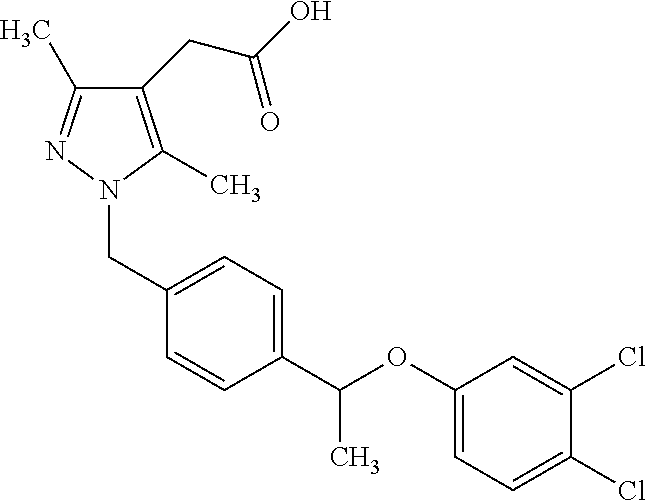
C1(CC(O)=O)=C(C)N(CC2=CC=C(C(OC3=CC=C(Cl)C(Cl)=C3)C)C=C2)N=C1C
